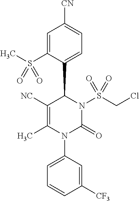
C1=C(S(C)(=O)=O)C(C2C([NC])=C(C)N(C3=CC=CC([CF3])=C3)C(=O)N2S(CCl)(=O)=O)=CC=C1[CN]
